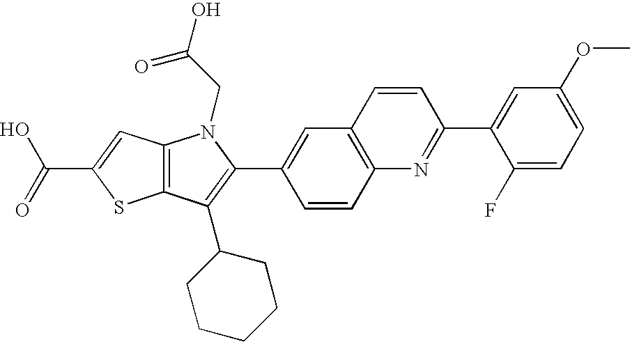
C(C1=CC2=C(S1)C(C1CCCCC1)=C(C1=CC3=C(C=C1)N=C(C1=CC(OC)=CC=C1F)C=C3)N2CC(=O)O)(=O)O
